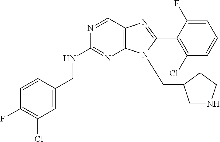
C1=C(CNC2=NC3=C(C=N2)N=C(C2=C(Cl)C=CC=C2F)N3CC2CNCC2)C=CC(F)=C1Cl
